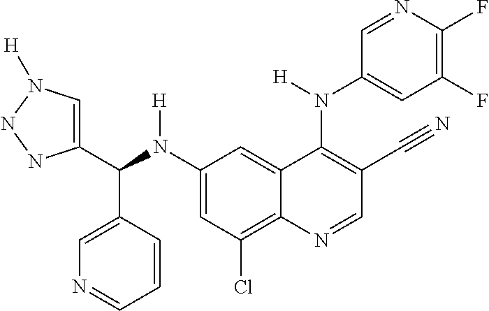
C1(N(C(C2=CN([H])NN2)C2=CN=CC=C2)[H])=CC(Cl)=C2C(=C1)C(N(C1=CC(F)=C(F)N=C1)[H])=C(C#N)C=N2
